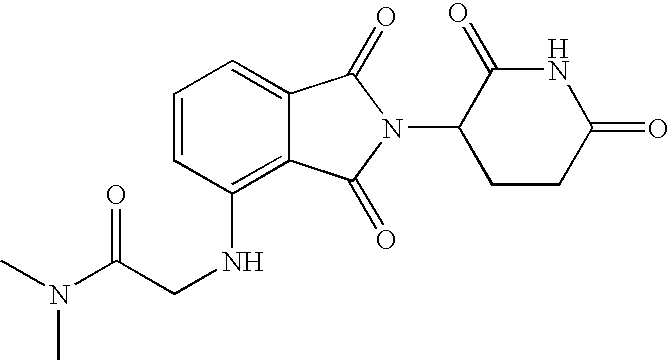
C(NC1=C2C(=CC=C1)C(=O)N(C1CCC(=O)NC1=O)C2=O)C(N(C)C)=O
